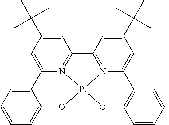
C1(C(C)(C)C)=CC2=N3C(=C1)C1=CC=CC=C1O[Pt]31N3=C2C=C(C(C)(C)C)C=C3C2=C(C=CC=C2)O1
